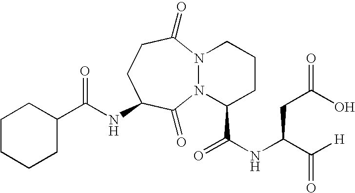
C1C(C(NC2CCC(=O)N3N(C2=O)C(C(NC(C([H])=O)CC(O)=O)=O)CCC3)=O)CCCC1
